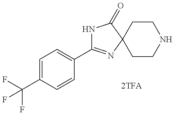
N1C(C2=CC=C(C(F)(F)F)C=C2)=NC2(C1=O)CCNCC2
